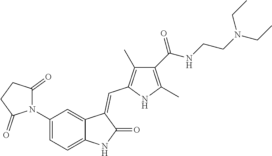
C1(N2C(=O)CCC2=O)=CC=C2C(=C1)C(=CC1=C(C)C(C(=O)NCCN(CC)CC)=C(C)N1)C(=O)N2
